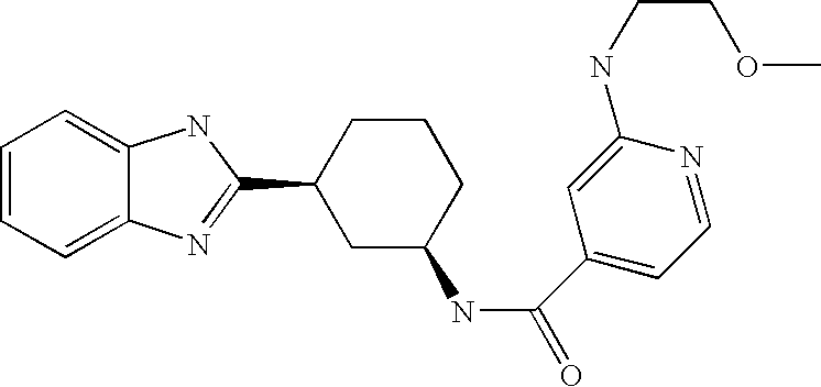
C1=CC=C2C(=C1)NC(C1CC(NC(C3=CC=NC(NCCOC)=C3)=O)CCC1)=N2
